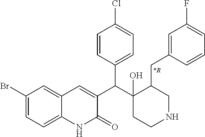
C1(Br)=CC=C2C(=C1)C=C(C(C1(O)CCNCC1CC1=CC(F)=CC=C1)C1=CC=C(Cl)C=C1)C(=O)N2.[*R]
